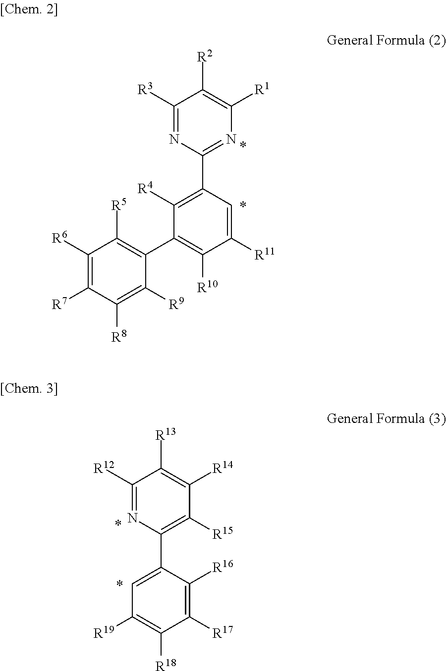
C1([R6])=C([R7])C([R8])=C([R9])C(C2=C([R10])C([R11])=CC(C3=NC([R1])=C([R2])C([R3])=N3)=C2[R4])=C1[R5].[R19]C1=C([R18])C([R17])=C([R16])C(C2=C([R15])C([R14])=C([R13])C([R12])=N2)=C1
